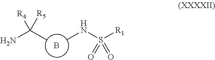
B.NC(C)([R4])[R5].N(C)S([R1])(=O)=O
